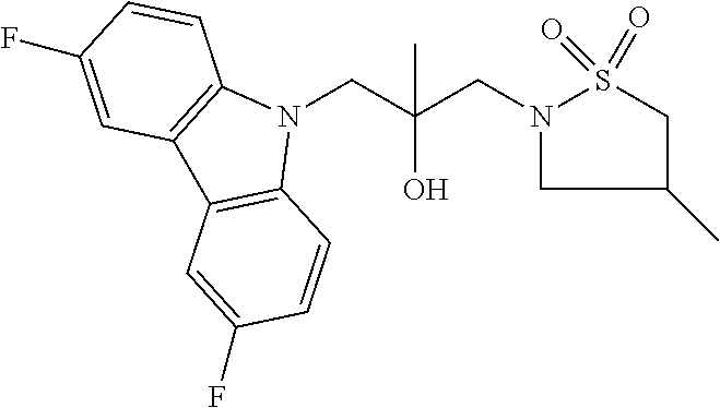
N1(CC(CN2CC(C)CS2(=O)=O)(O)C)C2=C(C3=C1C=CC(F)=C3)C=C(F)C=C2
